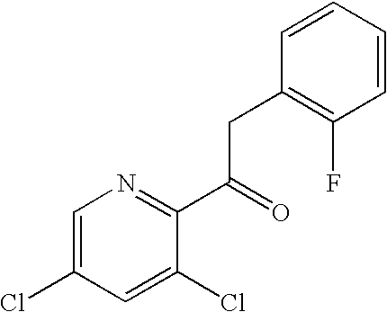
C1=C(Cl)C=C(Cl)C(C(=O)CC2=C(F)C=CC=C2)=N1
